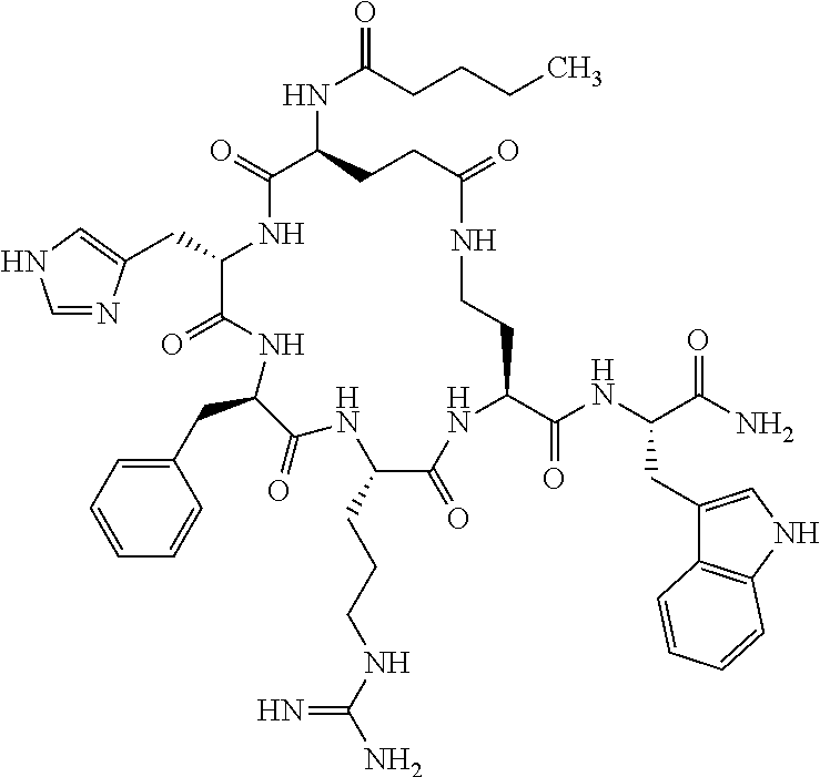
C(C1C(=O)NC(CC2=CC=CC=C2)C(=O)NC(CCCNC(N)=N)C(=O)NC(C(NC(C(N)=O)CC2=CNC3=C2C=CC=C3)=O)CCNC(=O)CCC(NC(CCCC)=O)C(=O)N1)C1=CNC=N1
